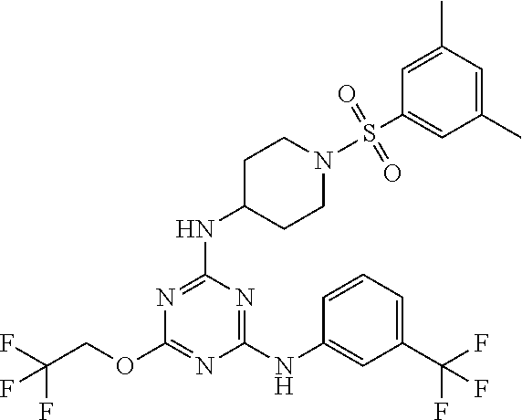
FC(COC1=NC(NC2=CC(C(F)(F)F)=CC=C2)=NC(NC2CCN(S(C3=CC(C)=CC(C)=C3)(=O)=O)CC2)=N1)(F)F
